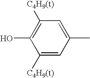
OC1=C([C4H9(t)])C=C(C)C=C1[C4H9(t)]
